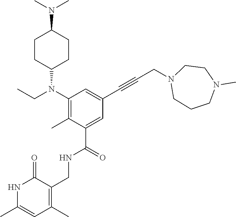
N1C(C)=CC(C)=C(CNC(C2=CC(C#CCN3CCN(C)CCC3)=CC(N(CC)C3CCC(N(C)C)CC3)=C2C)=O)C1=O
